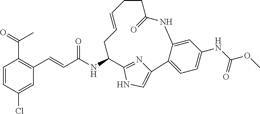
C1=CC(Cl)=CC(C=CC(NC2CC=CCCC(=O)NC3=CC(NC(OC)=O)=CC=C3C3=CNC2=N3)=O)=C1C(=O)C
